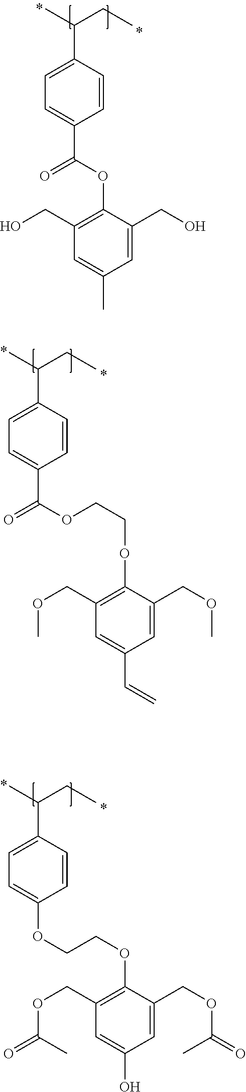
C(C1=CC=C(C(CC)C)C=C1)(OC1=C(CO)C=C(C)C=C1CO)=O.C(C1=CC=C(C(CC)C)C=C1)(OCCOC1=C(COC)C=C(C=C)C=C1COC)=O.O(C1=CC=C(C(CC)C)C=C1)CCOC1=C(COC(=O)C)C=C(O)C=C1COC(=O)C
